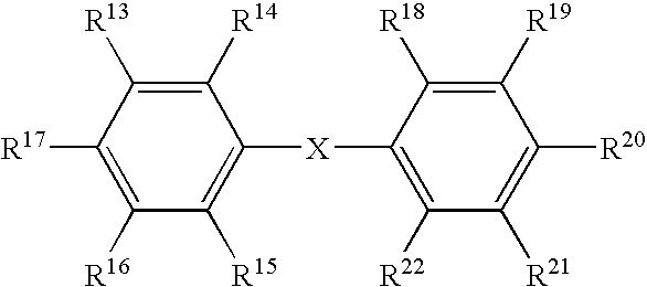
C1([R16])=C([R17])C([R13])=C([R14])C([X]C2=C([R22])C([R21])=C([R20])C([R19])=C2[R18])=C1[R15]
